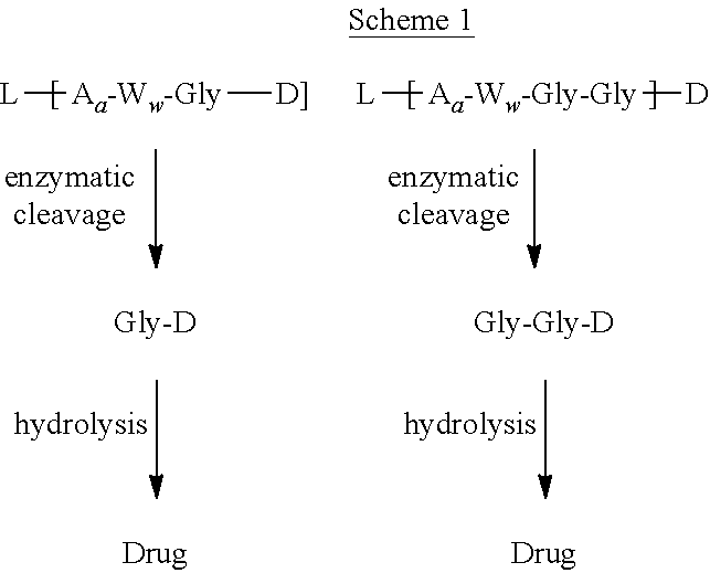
[L][Aa-Ww-Gly][D]].[L][Aa-Ww-Gly-Gly][D]
